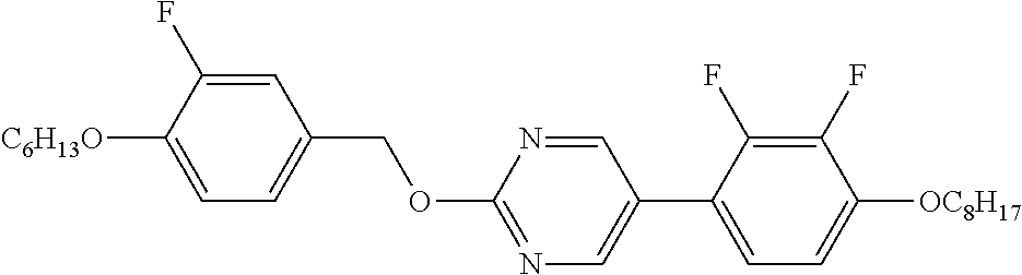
C1=C(F)C([C6H13O])=CC=C1COC1=NC=C(C2=CC=C([OC8H17])C(F)=C2F)C=N1
